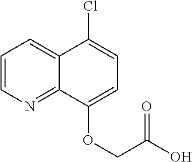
C1=CN=C2C(=C1)C(Cl)=CC=C2OCC(O)=O
